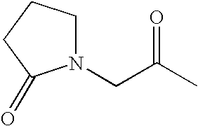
N1(CC(C)=O)CCCC1=O
